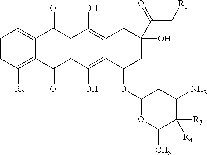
C1=CC([R2])=C2C(=C1)C(=O)C1C(C2=O)C(O)=C2C(=C1O)CC(O)(C(C[R1])=O)CC2OC1OC(C)C([R3])([R4])C(N)C1
